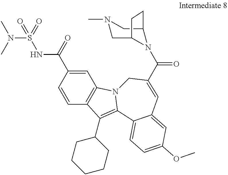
C12=C(C=CC(C(NS(N(C)C)(=O)=O)=O)=C1)C(C1CCCCC1)=C1N2CC(C(=O)N2C3CN(C)CC2CC3)=CC2=CC(OC)=CC=C12
